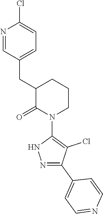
N1=CC(CC2C(=O)N(C3=C(Cl)C(C4=CC=NC=C4)=NN3)CCC2)=CC=C1Cl
